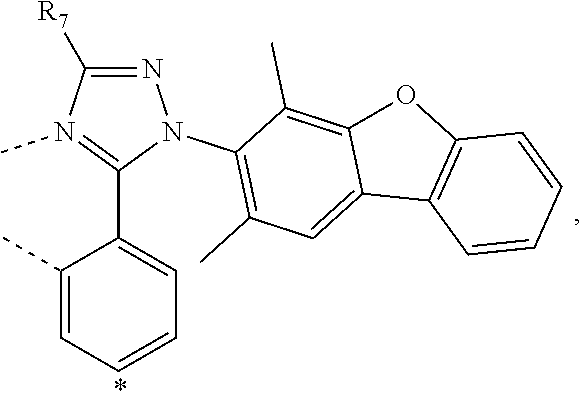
C1([R7])=NN(C2=C(C)C=C3C(=C2C)OC2=C3C=CC=C2)C(C2=CC=CC=C2C)=N1C
